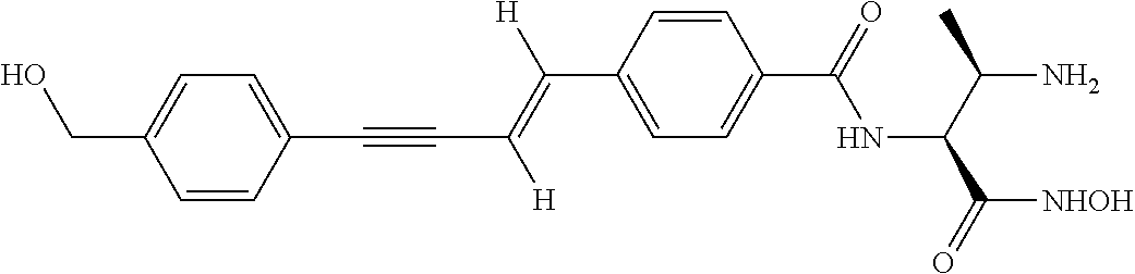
C(C1=CC=C(C(NC(C(N)C)C([NHOH])=O)=O)C=C1)(=C(C#CC1=CC=C(CO)C=C1)[H])[H]
